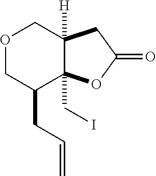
O1CC(CC=C)C2(CI)C([H])(C1)CC(=O)O2
